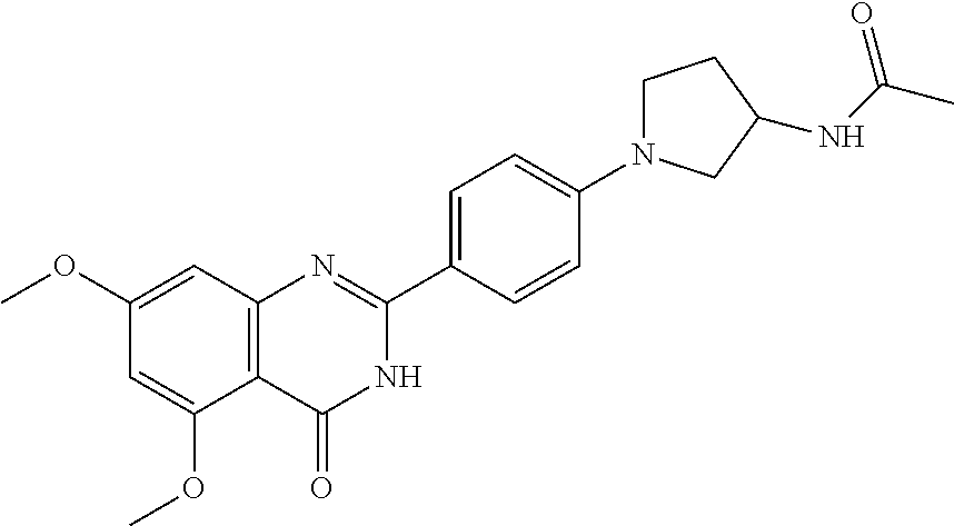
C12=C(C=C(OC)C=C1OC)N=C(C1=CC=C(N3CCC(NC(=O)C)C3)C=C1)NC2=O
